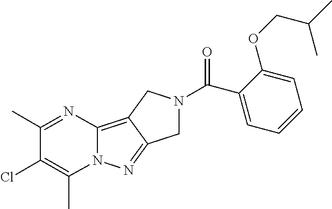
C12=C3C(=NN1C(C)=C(Cl)C(C)=N2)CN(C(C1=CC=CC=C1OCC(C)C)=O)C3
